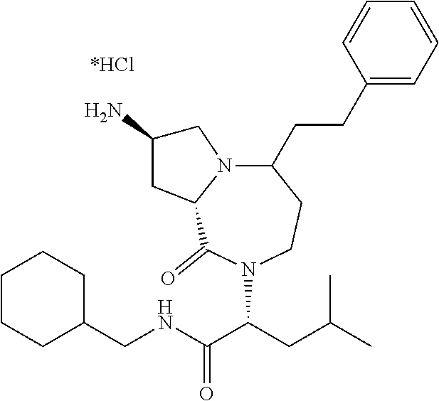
C1CCC(CNC(C(CC(C)C)N2C(=O)C3N(CC(N)C3)C(CCC3=CC=CC=C3)CC2)=O)CC1
